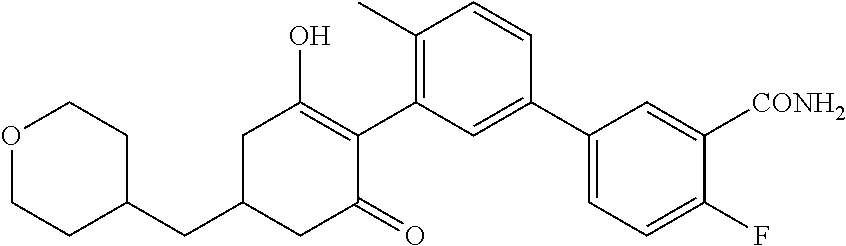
C1(CC2CC(=O)C(C3=C(C)C=CC(C4=CC=C(F)C([CONH2])=C4)=C3)=C(O)C2)CCOCC1
